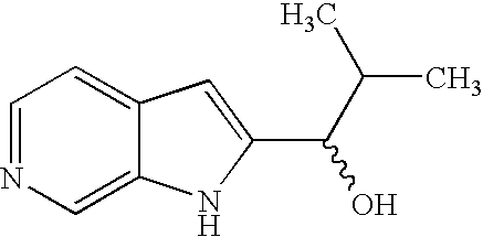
C1=NC=C2C(=C1)C=C(C(C(C)C)O)N2
